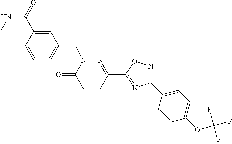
C1=CC(C(NC)=O)=CC(CN2C(=O)C=CC(C3=NC(C4=CC=C(OC(F)(F)F)C=C4)=NO3)=N2)=C1
